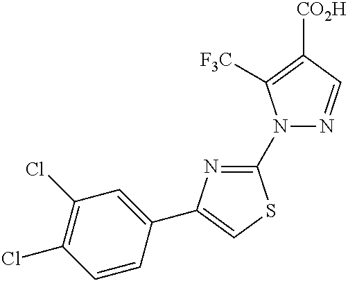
C1(N2N=CC([CO2H])=C2[F3C])=NC(C2=CC(Cl)=C(Cl)C=C2)=CS1
